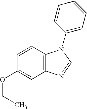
C1=CC2=C(C=C1OCC)N=CN2C1=CC=CC=C1
